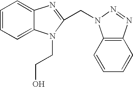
C1=CC=C2C(=C1)N=C(CN1C3=C(C=CC=C3)N=N1)N2CCO
